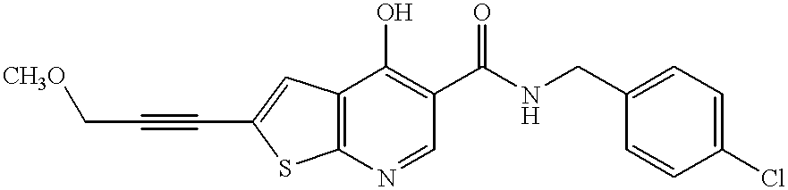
C12=C(N=CC(C(NCC3=CC=C(Cl)C=C3)=O)=C1O)SC(C#CC[CH3O])=C2
